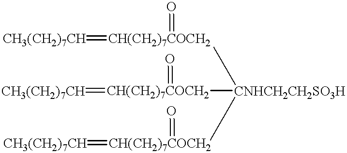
[CH3(CH2)7CH]=[CH(CH2)7COCH2]([CNHCH2CH2SO3H]([CH(CH2)7COCH2](=[CH3(CH2)7CH])=O)[CH(CH2)7COCH2](=[CH3(CH2)7CH])=O)=O
